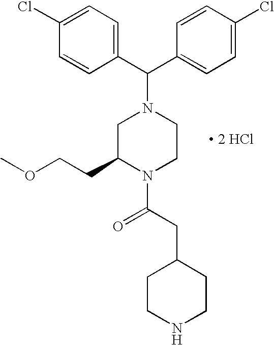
C1=C(Cl)C=CC(C(C2=CC=C(Cl)C=C2)N2CC(CCOC)N(C(CC3CCNCC3)=O)CC2)=C1.[ 2 HCl]
